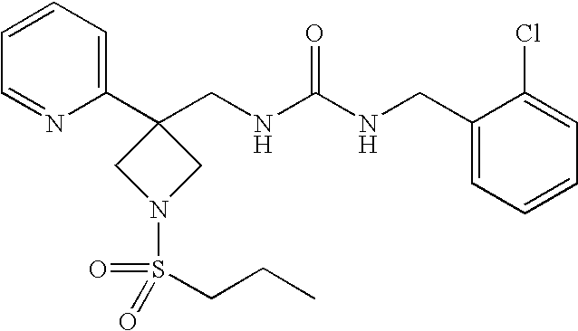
C1(C2(CNC(NCC3=CC=CC=C3Cl)=O)CN(S(CCC)(=O)=O)C2)=CC=CC=N1
